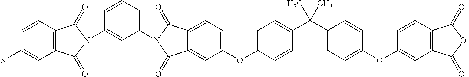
C1=C(C(C2=CC=C(OC3=CC=C4C(=C3)C(=O)N(C3=CC=CC(N5C(=O)C6=C(C5=O)C=C([X])C=C6)=C3)C4=O)C=C2)(C)C)C=CC(OC2=CC3=C(C=C2)C(=O)OC3=O)=C1
